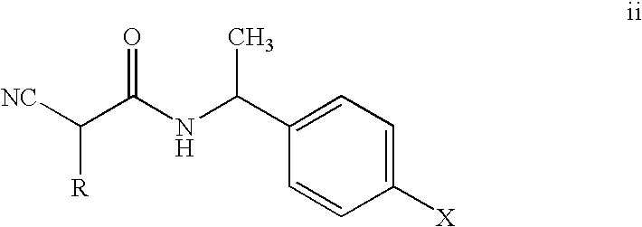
C(C(NC(C1=CC=C([X])C=C1)C)=O)([R])[NC]
